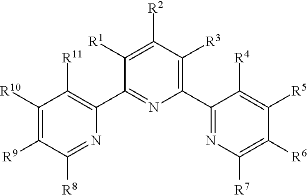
C1(C2=NC([R7])=C([R6])C([R5])=C2[R4])=C([R3])C([R2])=C([R1])C(C2=C([R11])C([R10])=C([R9])C([R8])=N2)=N1
